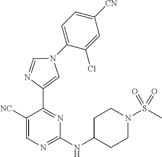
C1([NC])=CN=C(NC2CCN(S(=O)(C)=O)CC2)N=C1C1=CN(C2=CC=C([CN])C=C2Cl)C=N1
